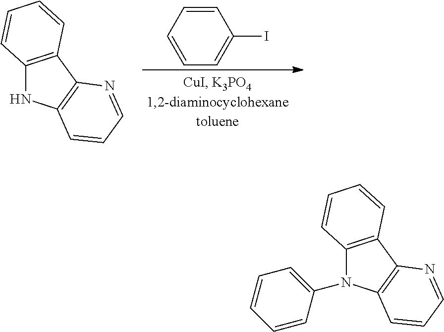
C12=C(C3=C(N1)C=CC=N3)C=CC=C2.C1=CC=CC=C1I.C12=C(C3=C(N1C1=CC=CC=C1)C=CC=N3)C=CC=C2
